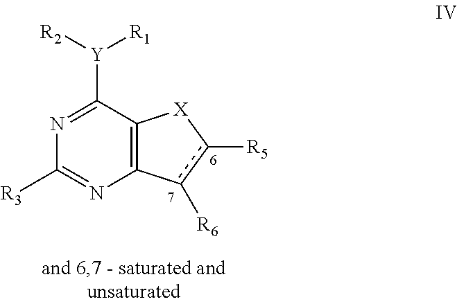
C12=C(C([Y]([R2])[R1])=NC([R3])=N1)[X]c([R5])c2[R6]
